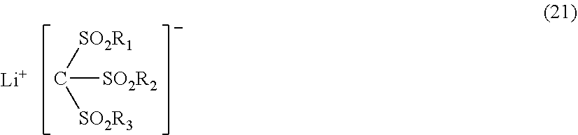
C([SO2R2])([SO2R1])[SO2R3].[Li]
